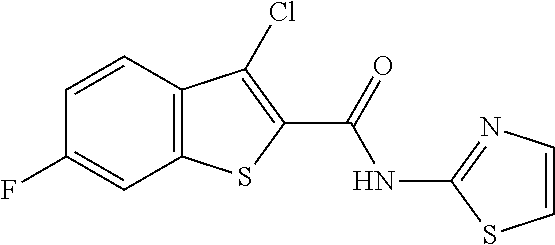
C12=C(C=CC(F)=C1)C(Cl)=C(C(=O)NC1=NC=CS1)S2
